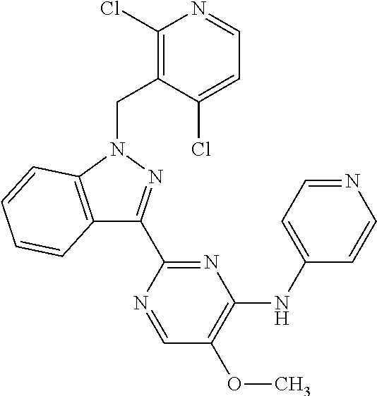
C12=C(N(CC3=C(Cl)N=CC=C3Cl)N=C1C1=NC(NC3=CC=NC=C3)=C(OC)C=N1)C=CC=C2
